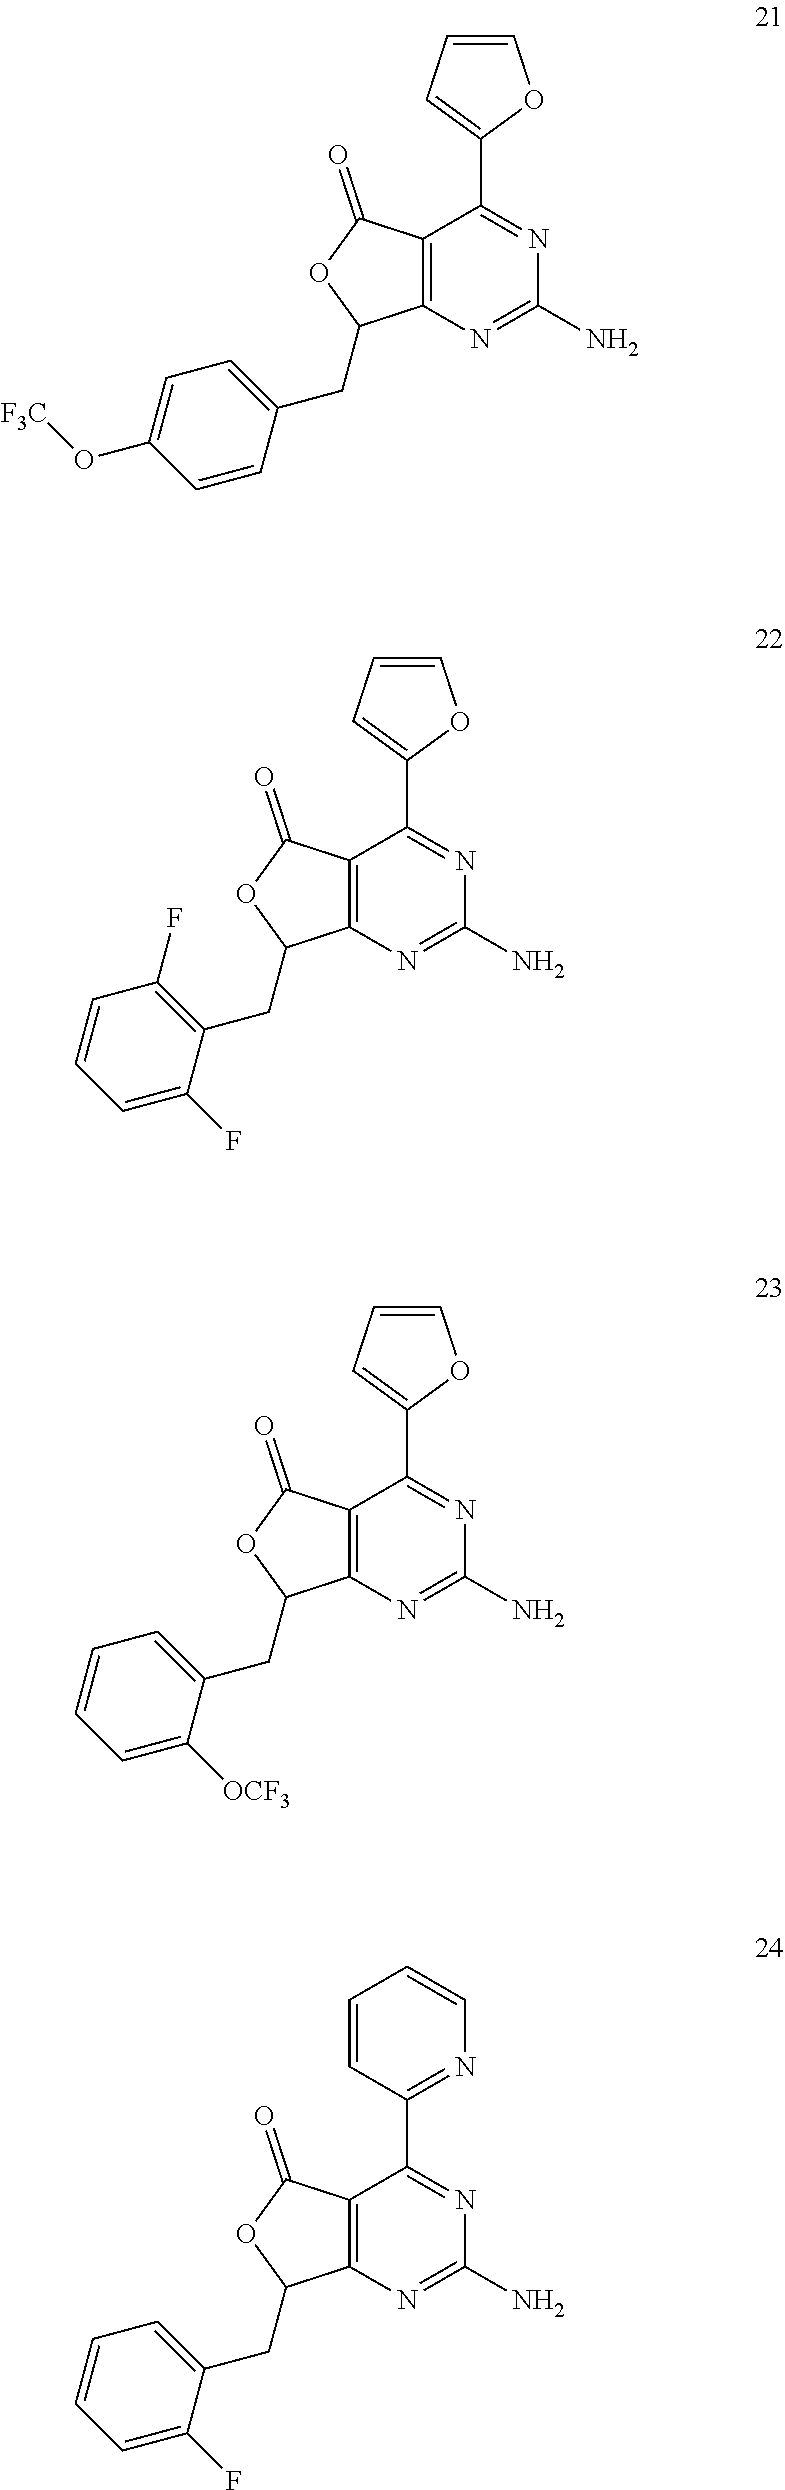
C12=C(N=C(N)N=C1C1=CC=CO1)C(CC1=CC=C(O[F3C])C=C1)OC2=O.C12=C(N=C(N)N=C1C1=CC=CO1)C(CC1=C(F)C=CC=C1F)OC2=O.C12=C(N=C(N)N=C1C1=CC=CO1)C(CC1=CC=CC=C1[OCF3])OC2=O.C12=C(N=C(N)N=C1C1=NC=CC=C1)C(CC1=CC=CC=C1F)OC2=O
